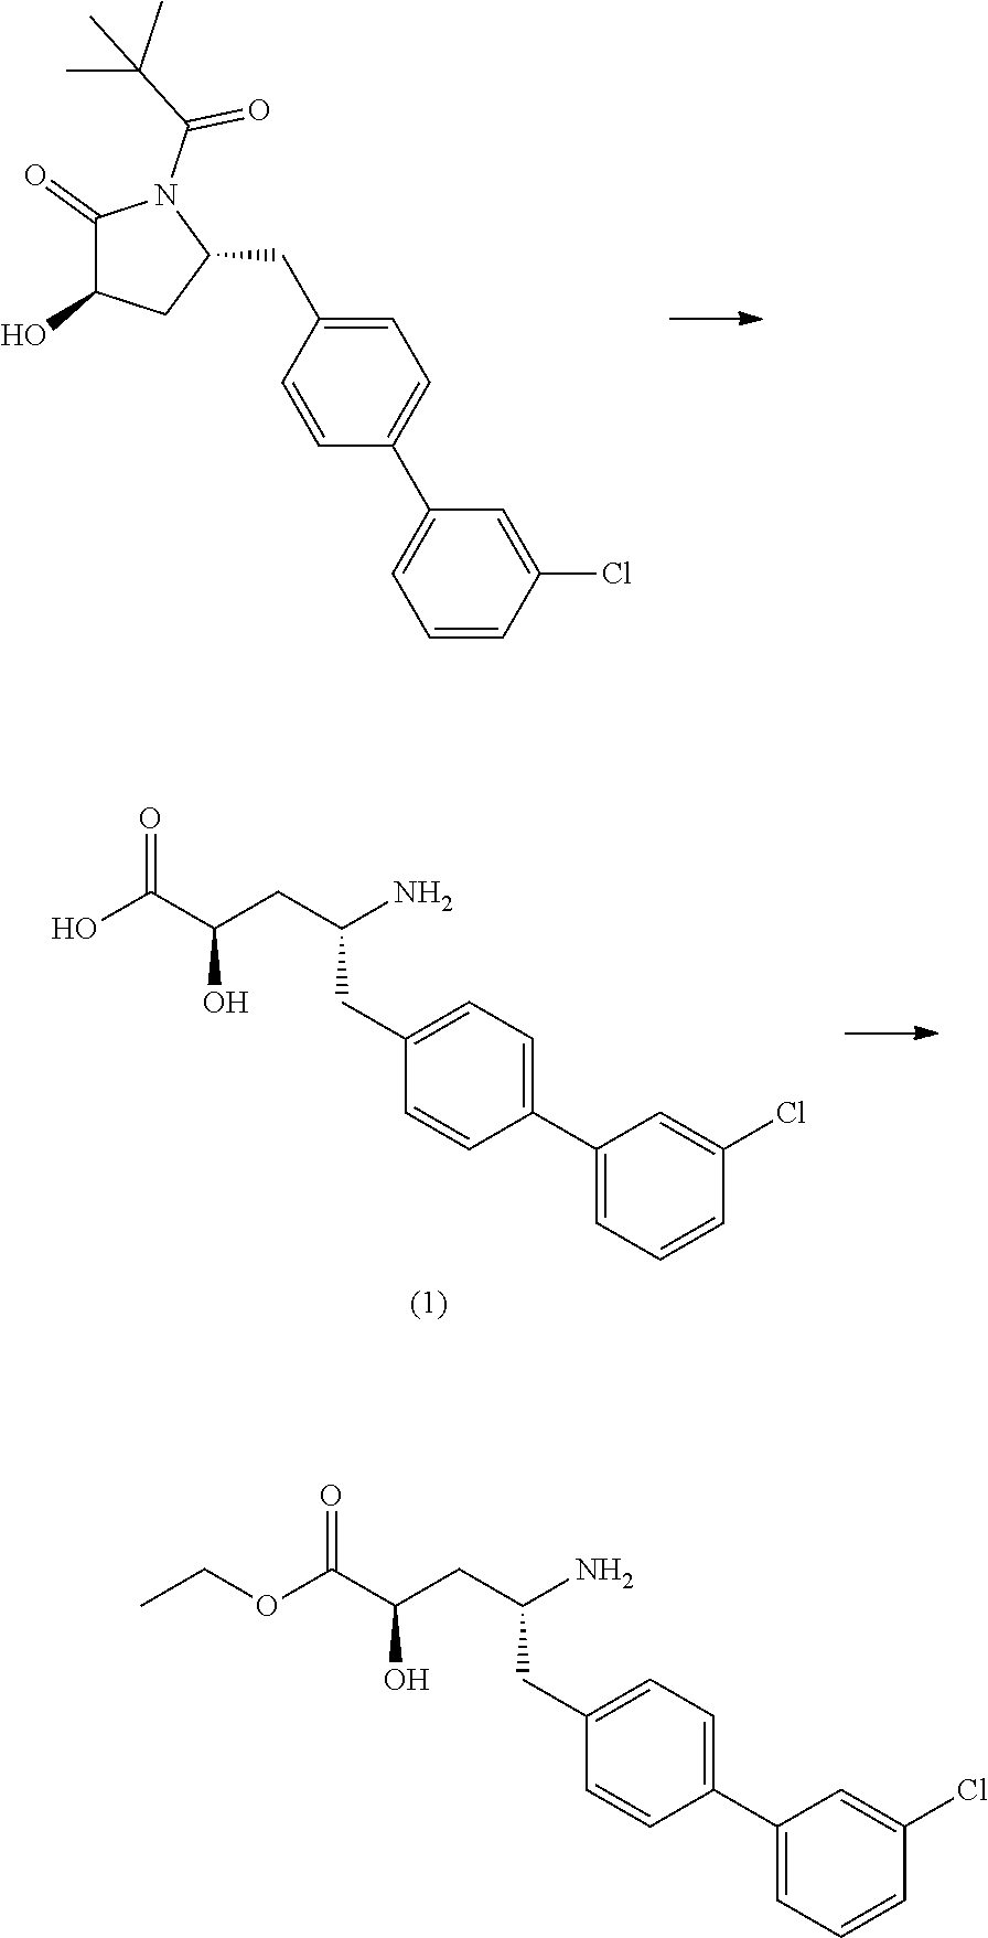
O(C(C(CC(N)CC1=CC=C(C2=CC=CC(Cl)=C2)C=C1)O)=O)CC.C1=C(CC2N(C(C(C)(C)C)=O)C(=O)C(O)C2)C=CC(C2=CC=CC(Cl)=C2)=C1.OC(C(CC(N)CC1=CC=C(C2=CC=CC(Cl)=C2)C=C1)O)=O
